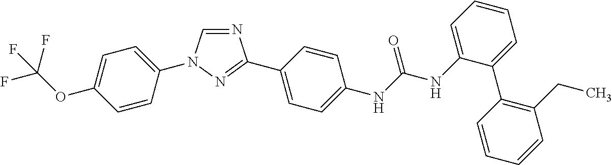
C1=CC(N2C=NC(C3=CC=C(NC(NC4=CC=CC=C4C4=C(CC)C=CC=C4)=O)C=C3)=N2)=CC=C1OC(F)(F)F
